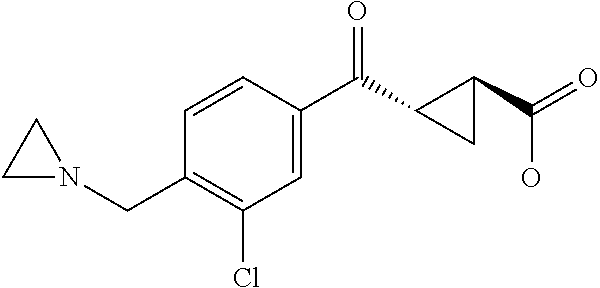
C1(Cl)=C(CN2CC2)C=CC(C(=O)C2C(C(O)=O)C2)=C1
